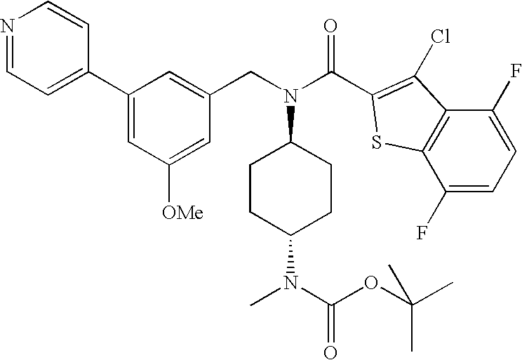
N1=CC=C(C2=CC([OMe])=CC(CN(C3CCC(N(C)C(OC(C)(C)C)=O)CC3)C(C3=C(Cl)C4=C(S3)C(F)=CC=C4F)=O)=C2)C=C1
